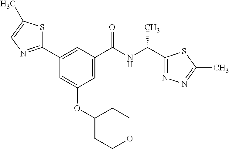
C1(C2=NC=C(C)S2)=CC(C(NC(C)C2=NN=C(C)S2)=O)=CC(OC2CCOCC2)=C1
